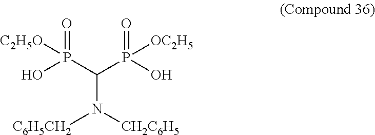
OP(C(P(O)(=O)[OC2H5])N([C6H5CH2])[CH2C6H5])([C2H5O])=O
